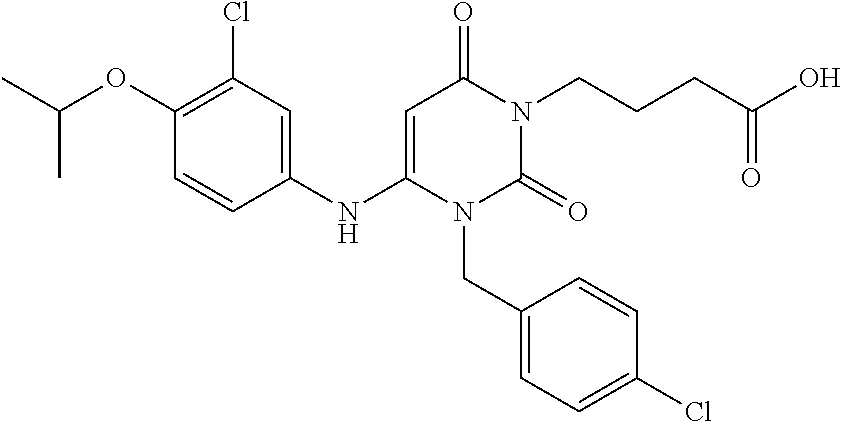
C1(Cl)=C(OC(C)C)C=CC(NC2=CC(=O)N(CCCC(O)=O)C(=O)N2CC2=CC=C(Cl)C=C2)=C1
